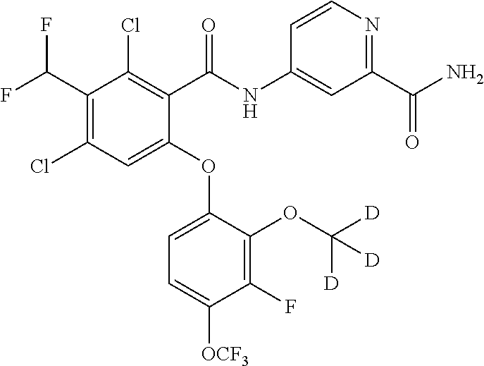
C1(C(F)F)=C(Cl)C=C(OC2=CC=C([OCF3])C(F)=C2OC([D])([D])[D])C(C(NC2=CC(C(N)=O)=NC=C2)=O)=C1Cl
